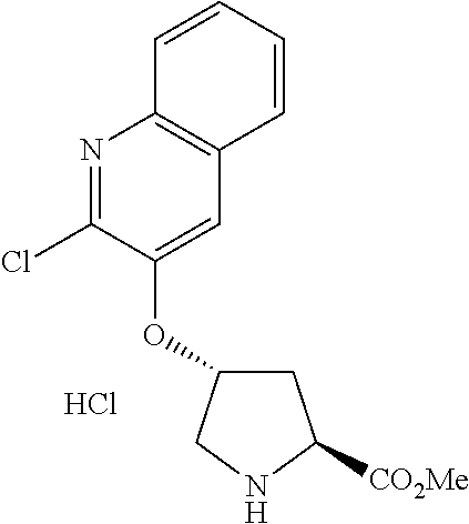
N1=C(Cl)C(OC2CC([CO2Me])NC2)=CC2=C1C=CC=C2.Cl
